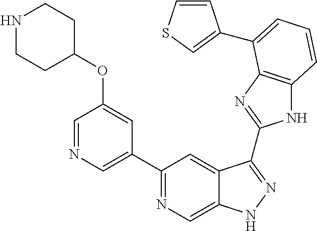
C1(C2=NC=C3C(=C2)C(C2=NC4=C(N2)C=CC=C4C2=CSC=C2)=NN3)=CN=CC(OC2CCNCC2)=C1
